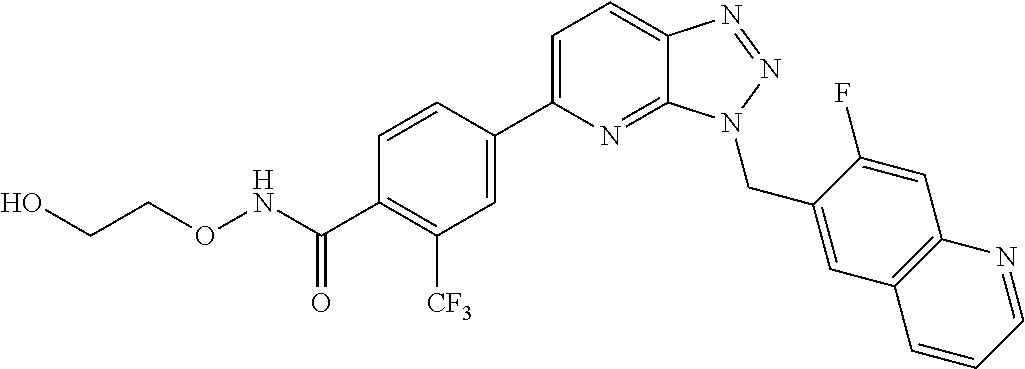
C1=CC(C2=CC=C3C(=N2)N(CC2=CC4=C(C=C2F)N=CC=C4)N=N3)=CC([CF3])=C1C(NOCCO)=O
